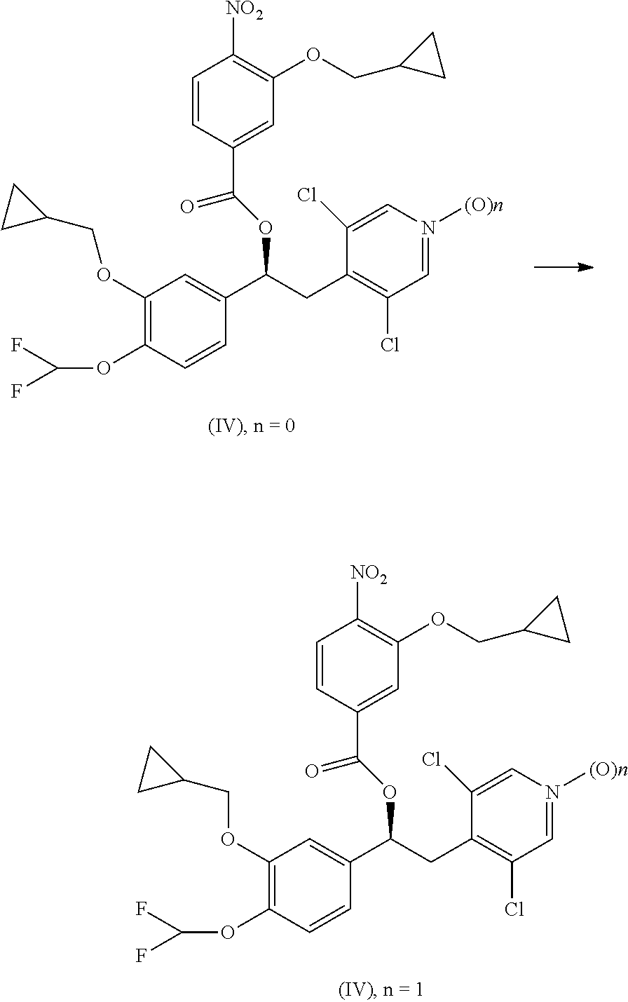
C1(OCC2CC2)=C(OC(F)F)C=CC(C(OC(C2=CC(OCC3CC3)=C([NO2])C=C2)=O)CC2=C(Cl)C=N([(O)n])C=C2Cl)=C1.C1(OCC2CC2)=C(OC(F)F)C=CC(C(OC(C2=CC(OCC3CC3)=C([NO2])C=C2)=O)CC2=C(Cl)C=N([(O)n])C=C2Cl)=C1
